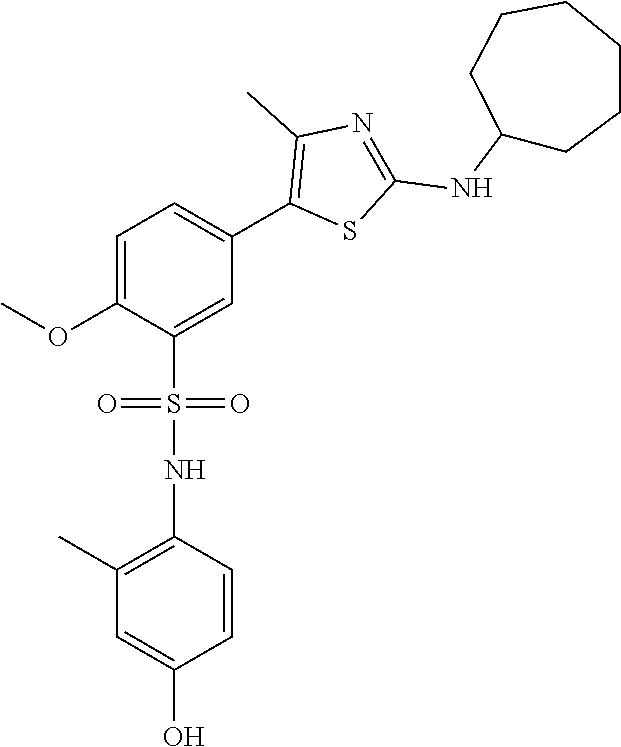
C1=C(OC)C(S(=O)(=O)NC2=C(C)C=C(O)C=C2)=CC(C2=C(C)N=C(NC3CCCCCC3)S2)=C1
